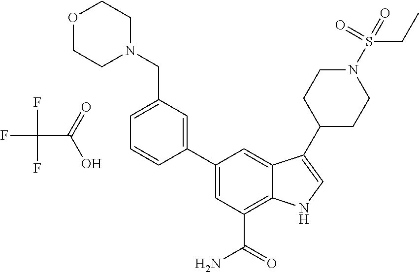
FC(F)(F)C(=O)O.C1=C(C2=CC(CN3CCOCC3)=CC=C2)C=C2C(=C1C(=O)N)NC=C2C1CCN(S(=O)(=O)CC)CC1
